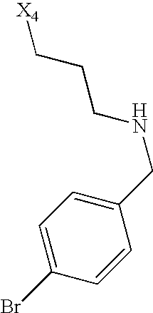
[X4]CCCNCC1=CC=C(Br)C=C1
